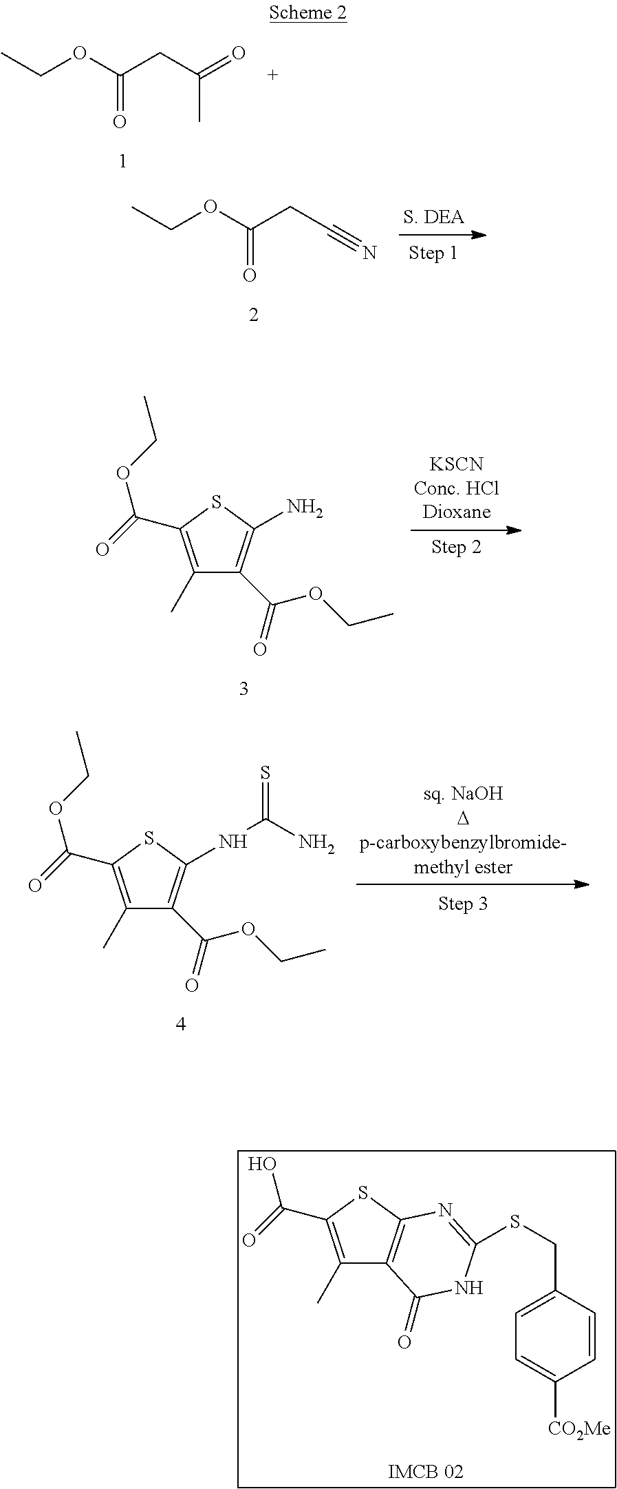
C1(C)=C(C(=O)O)SC2=C1C(=O)NC(SCC1=CC=C([CO2Me])C=C1)=N2.CCOC(CC(=O)C)=O.CCOC(CC#N)=O.C1(C)=C(C(=O)OCC)SC(N)=C1C(=O)OCC.C1(C)=C(C(=O)OCC)SC(NC(=S)N)=C1C(=O)OCC
